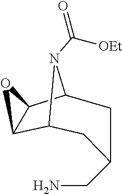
C12C3C(C(N1C(=O)[OEt])CC(CN)C2)O3
